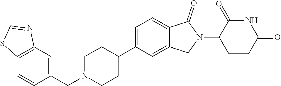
C1N(CC2=CC3=C(C=C2)SC=N3)CCC(C2=CC=C3C(=C2)CN(C2CCC(=O)NC2=O)C3=O)C1
